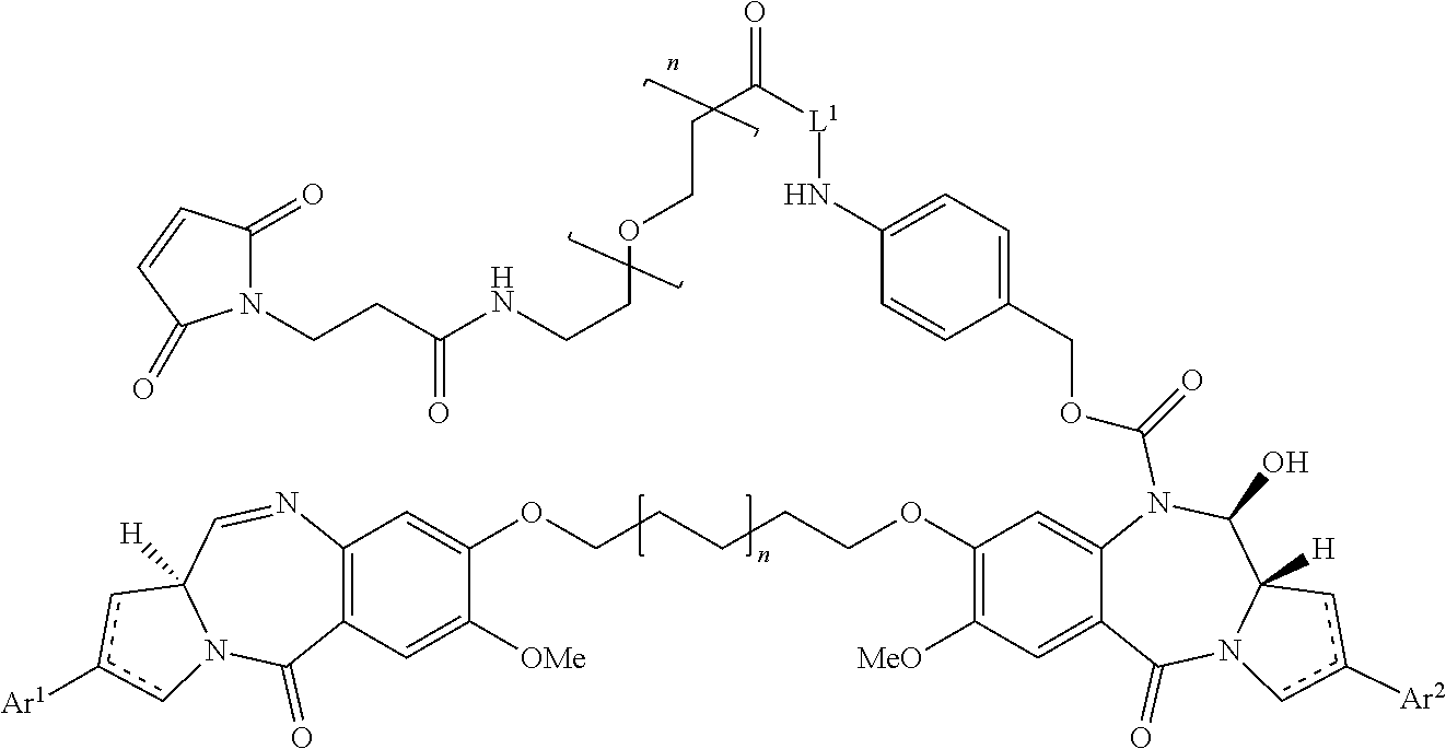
C12=C(C=C(OCCCCCOC3=C([MeO])C=C4C(=C3)N(C(OCC3=CC=C(N[L1]C(CCOCCNC(CCN5C(=O)C=CC5=O)=O)=O)C=C3)=O)C(O)C3([H])N(C4=O)cc([Ar2])c3)C([OMe])=C1)N=CC1([H])N(C2=O)cc([Ar1])c1
